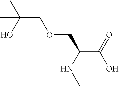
C(C(NC)COCC(C)(O)C)(O)=O
